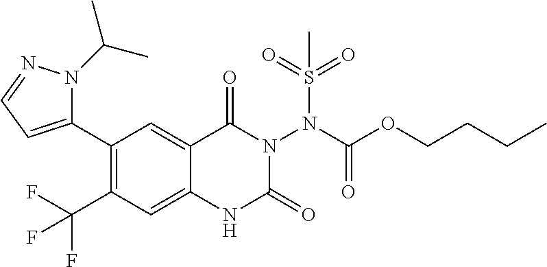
C1(C2=CC=NN2C(C)C)=C(C(F)(F)F)C=C2C(=C1)C(=O)N(N(C(OCCCC)=O)S(=O)(=O)C)C(=O)N2
